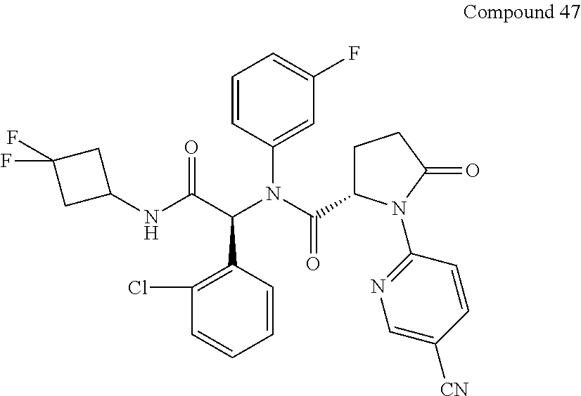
C1(Cl)=C(C(C(NC2CC(F)(F)C2)=O)N(C(C2CCC(=O)N2C2=NC=C([CN])C=C2)=O)C2=CC(F)=CC=C2)C=CC=C1
